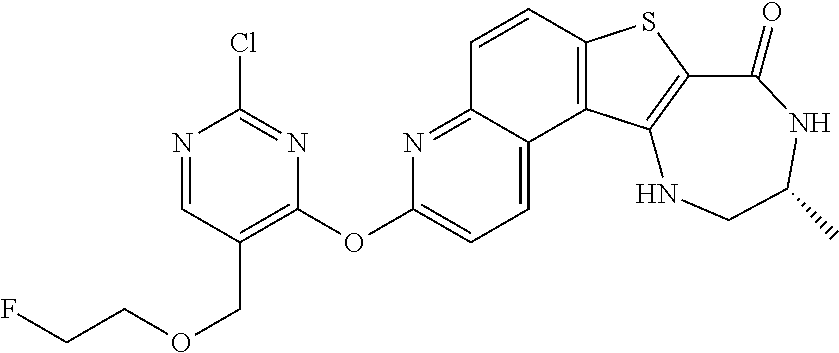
C1=CC2=C(C3=CC=C(OC4=C(COCCF)C=NC(Cl)=N4)N=C13)C1=C(S2)C(=O)NC(C)CN1
